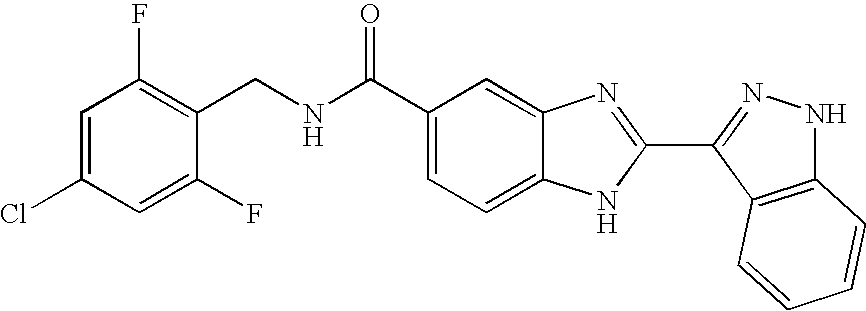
C1(C(NCC2=C(F)C=C(Cl)C=C2F)=O)=CC=C2C(=C1)N=C(C1=NNC3=C1C=CC=C3)N2
